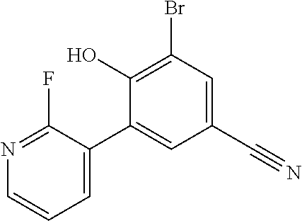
BrC1=C(O)C(C2=CC=CN=C2F)=CC(C#N)=C1
